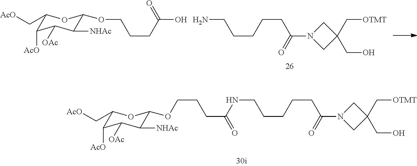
C1(C[AcO])C([AcO])C([OAc])C([NHAc])C(OCCCC(NCCCCCC(=O)N2CC(CO)(C[OTMT])C2)=O)O1.NCCCCCC(=O)N1CC(CO)(C[OTMT])C1.C1(C[AcO])C([AcO])C([OAc])C([NHAc])C(OCCCC(=O)O)O1
